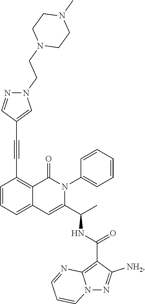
C1=CC=C2C(=C1C#CC1=CN(CCN3CCN(C)CC3)N=C1)C(=O)N(C1=CC=CC=C1)C(C(C)NC(C1=C3N(N=C1[NH2])C=CC=N3)=O)=C2
